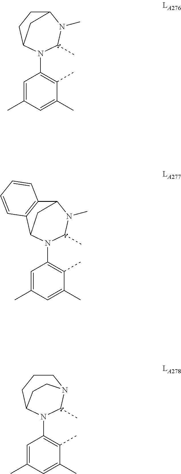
C1=C(C)C=C(C)C(C)=C1N1C(C)N(C)C2CCC1C2.C1=C(C)C=C(C)C(C)=C1N1C(C)N(C)C2C3=C(C1C2)C=CC=C3.C1=C(C)C=C(C)C(C)=C1N1C(C)N2CCCC1CC2
